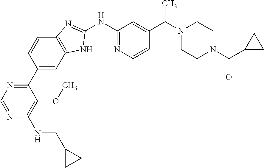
C1(C2=NC=NC(NCC3CC3)=C2OC)=CC2=C(C=C1)N=C(NC1=NC=CC(C(N3CCN(C(C4CC4)=O)CC3)C)=C1)N2
